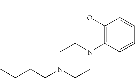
C1N(CCCC)CCN(C2=C(OC)C=CC=C2)C1
